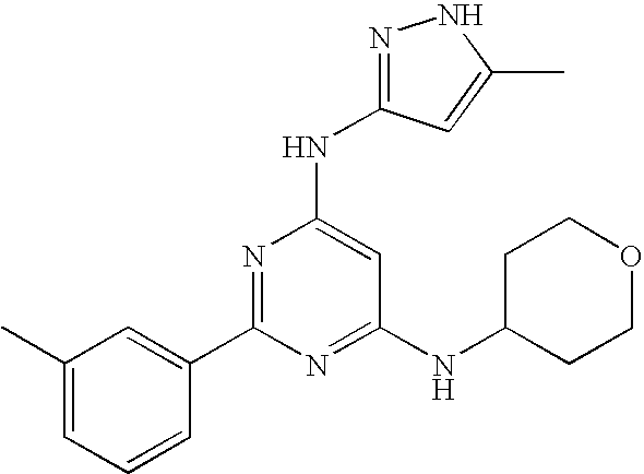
C1(C)=CC=CC(C2=NC(NC3=NNC(C)=C3)=CC(NC3CCOCC3)=N2)=C1
